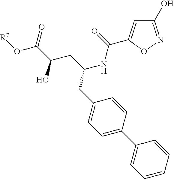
C(NC(=O)C1=CC(O)=NO1)(CC(C(O[R7])=O)O)CC1=CC=C(C2=CC=CC=C2)C=C1
